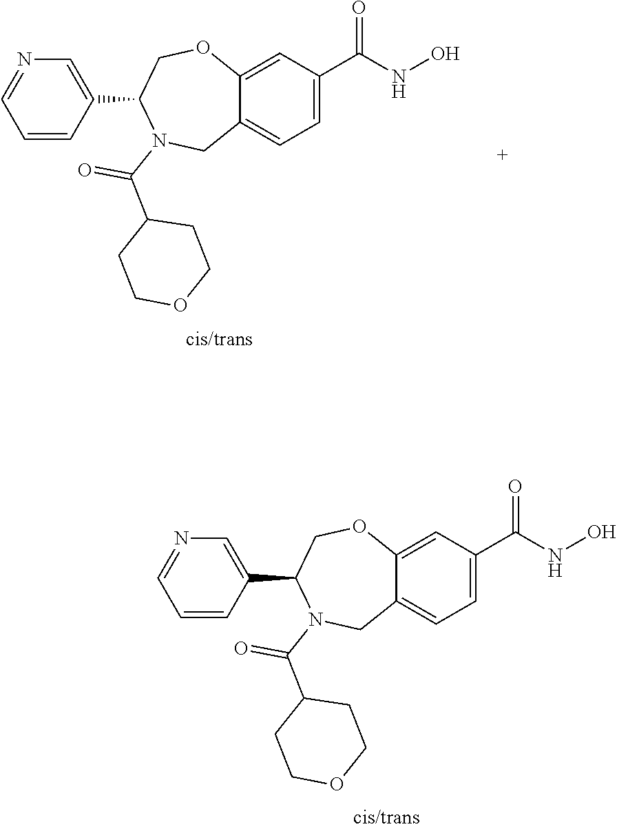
C12=CC(C(NO)=O)=CC=C1CN(C(C1CCOCC1)=O)C(C1=CN=CC=C1)CO2.C12=CC(C(NO)=O)=CC=C1CN(C(C1CCOCC1)=O)C(C1=CN=CC=C1)CO2
